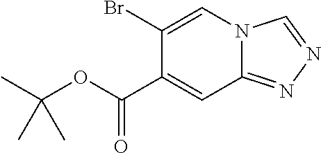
BrC1=CN2C(=NN=C2)C=C1C(OC(C)(C)C)=O
